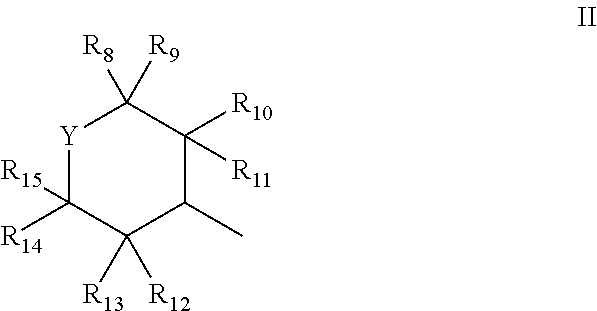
[Y]1C([R15])([R14])C([R12])([R13])C(C)C([R10])([R11])C1([R8])[R9]
